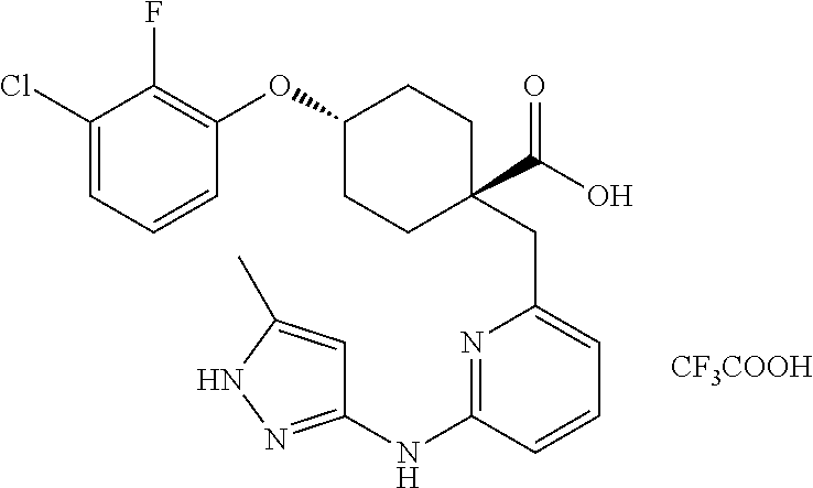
O(C1CCC(CC2=CC=CC(NC3=NNC(C)=C3)=N2)(C(O)=O)CC1)C1=C(F)C(Cl)=CC=C1.[CF3COOH]
